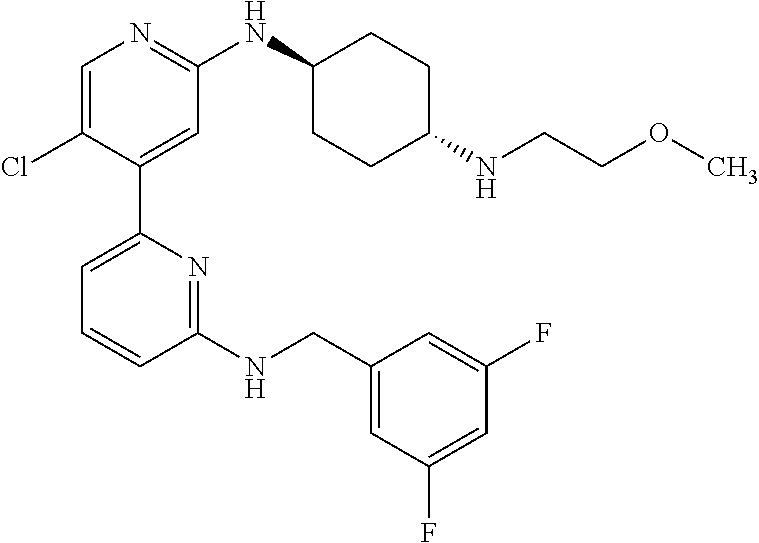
C1=C(Cl)C(C2=CC=CC(NCC3=CC(F)=CC(F)=C3)=N2)=CC(NC2CCC(NCCOC)CC2)=N1
